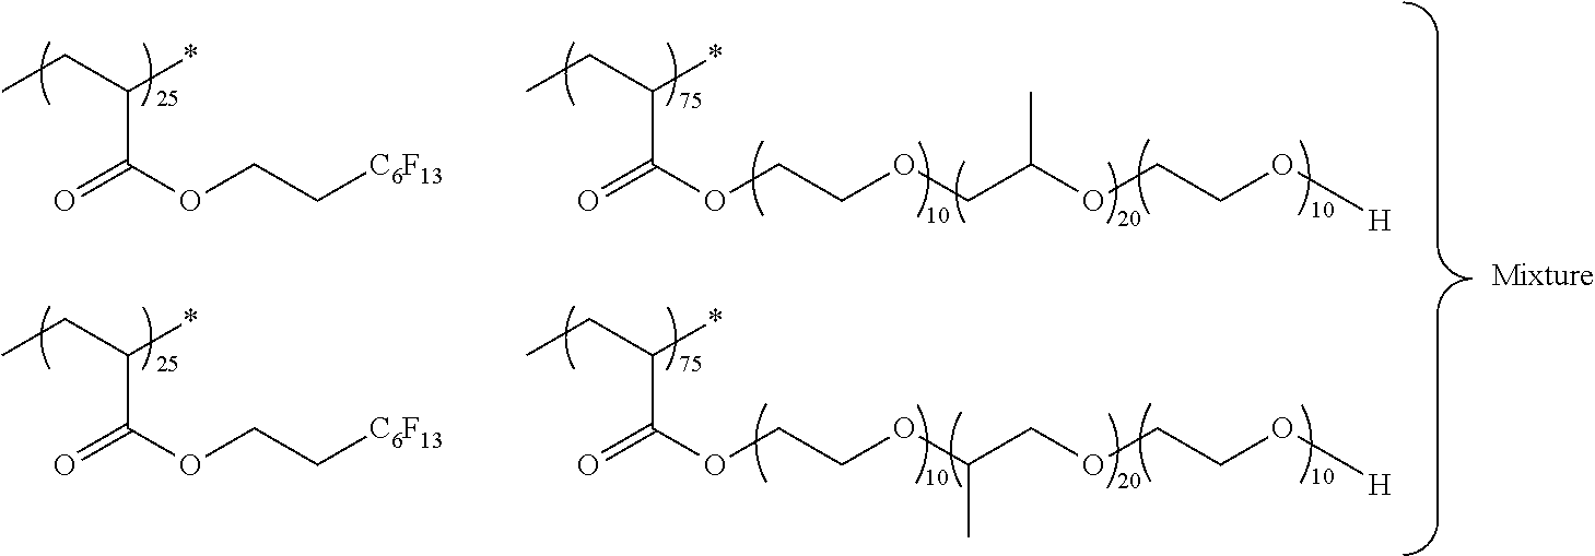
O=C(OCC[C6F13])C(CC)*.O=C(OCCOCC(OCCO[H])C)C(CC)*.O=C(OCC[C6F13])C(CC)*.O=C(OCCOC(COCCO[H])C)C(CC)*
